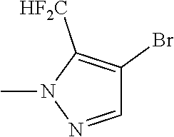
N1(C)N=CC(Br)=C1[HF2C]
